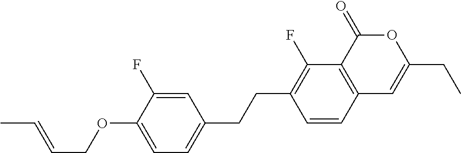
C12=C(C(=O)OC(CC)=C1)C(F)=C(CCC1=CC=C(OCC=CC)C(F)=C1)C=C2
